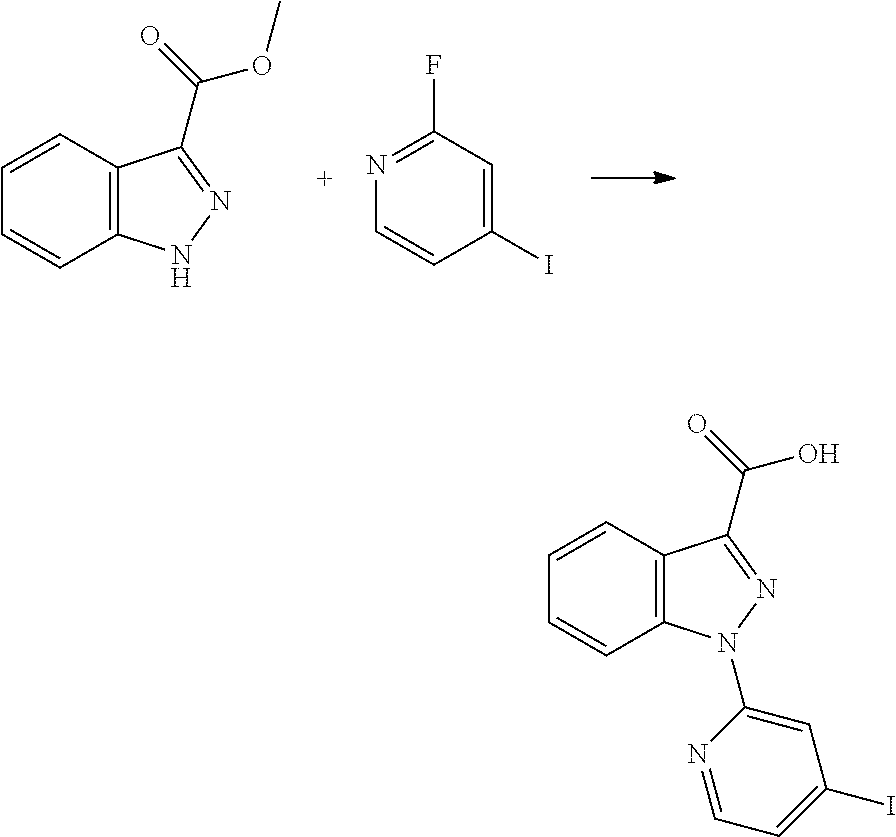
C1=CC2=C(C=C1)[N H]N=C2C(=O)OC.N1=C(F)C=C(I)C=C1.C1=CC2=C(C=C1)N(C1=CC(I)=CC=N1)N=C2C(=O)O
